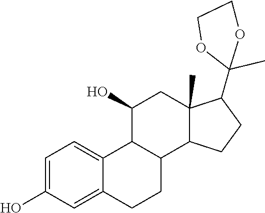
C1=C(O)C=C2C(=C1)C1C(CC2)C2C(C)(CC1O)C(C1(C)OCCO1)CC2
